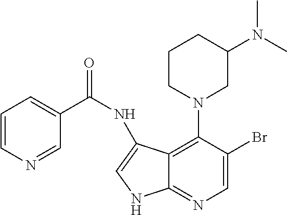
C1=C(Br)C(N2CC(N(C)C)CCC2)=C2C(=N1)NC=C2NC(=O)C1=CC=CN=C1
